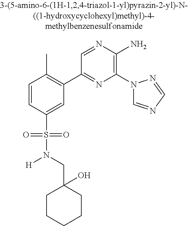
C1=CC(S(=O)(=O)N(CC2(O)CCCCC2)[H])=CC(C2=NC(N3C=NC=N3)=C(N)N=C2)=C1C
